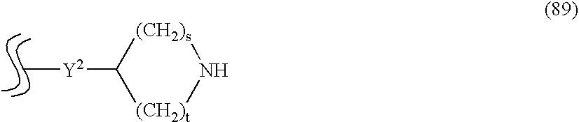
C1([Y2]C)[(CH2)s]N[(CH2)t]1
